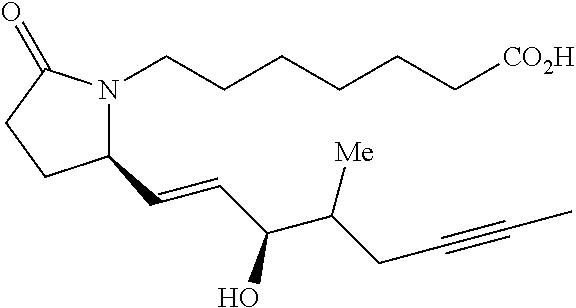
C1(C=CC(O)C([Me])CC#CC)N(CCCCCC[CO2H])C(=O)CC1
